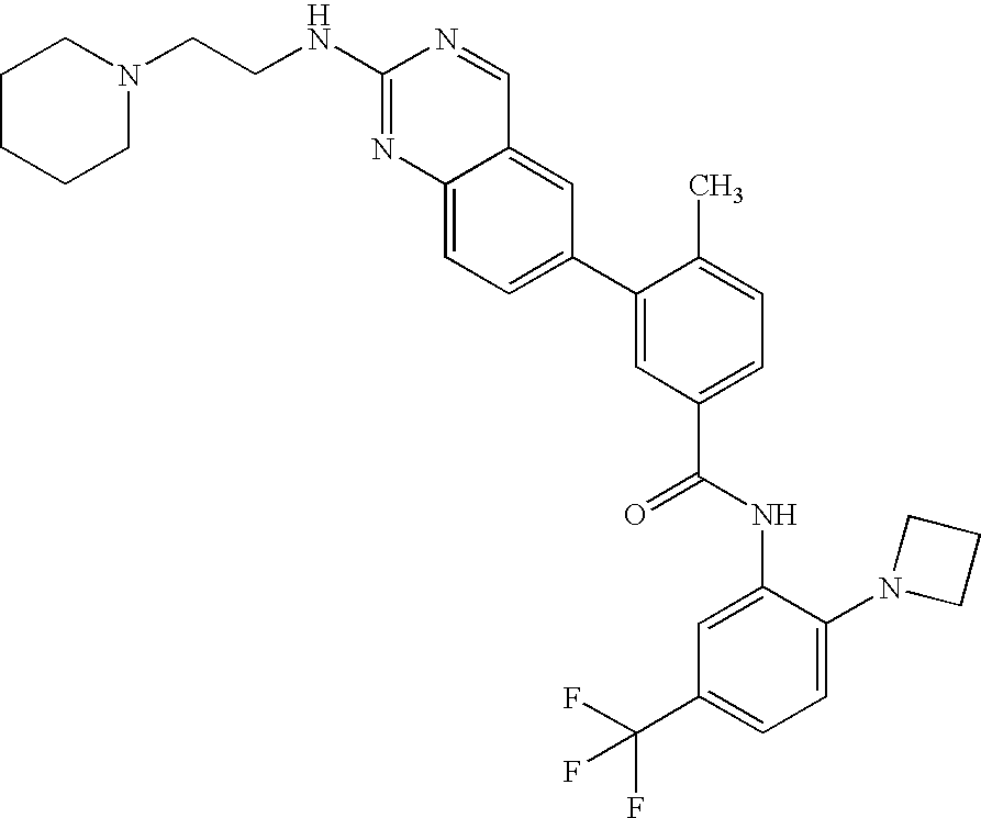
C12=CC=C(C3=CC(C(NC4=CC(C(F)(F)F)=CC=C4N4CCC4)=O)=CC=C3C)C=C1C=NC(NCCN1CCCCC1)=N2
